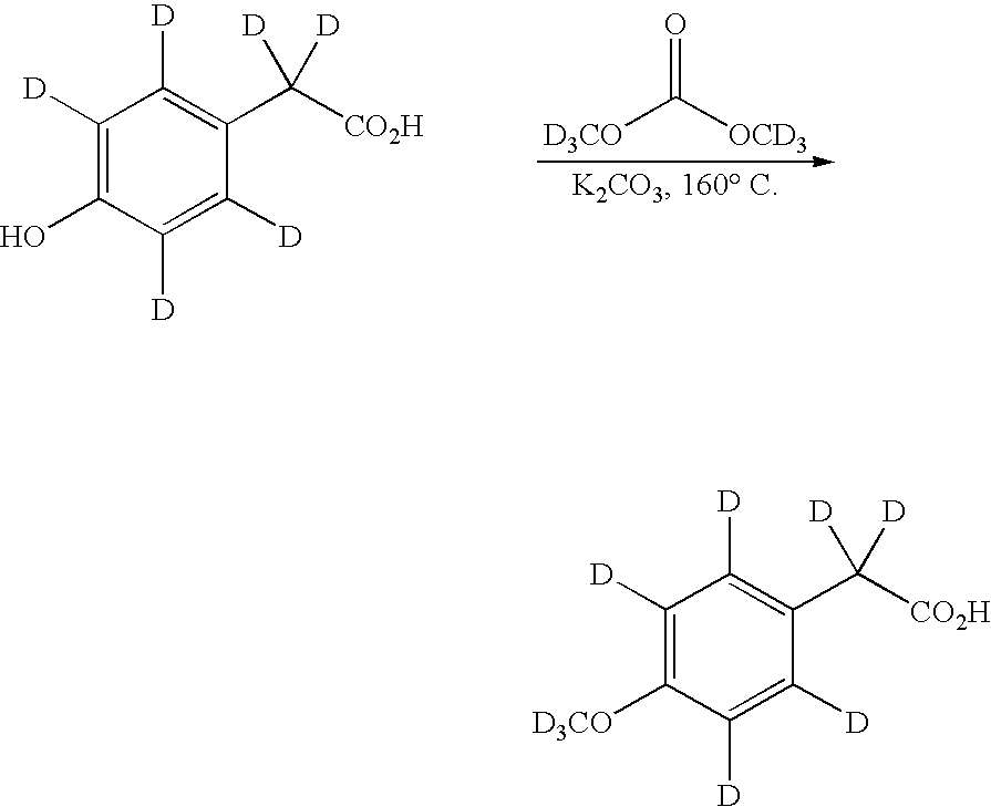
[D3CO]C(=O)[OCD3].C1([D])=C(O)C([D])=C([D])C(C([D])([CO2H])[D])=C1[D].C1([D])=C([D3CO])C([D])=C([D])C(C([D])([CO2H])[D])=C1[D]
